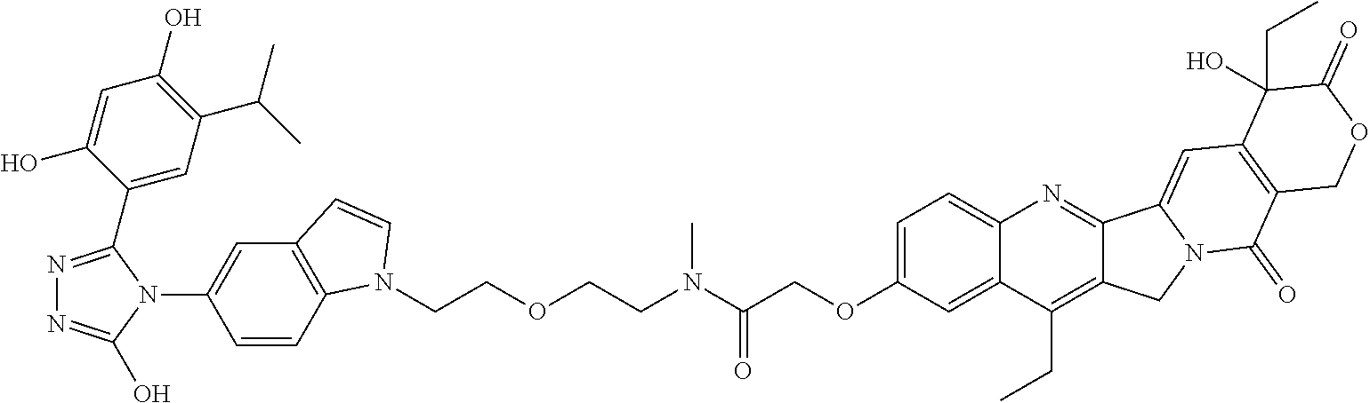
C1(C2=NN=C(O)N2C2=CC3=C(C=C2)N(CCOCCN(C(=O)COC2=CC=C4C(=C2)C(CC)=C2C(=N4)C4=CC5=C(C(=O)N4C2)COC(=O)C5(CC)O)C)C=C3)=CC(C(C)C)=C(O)C=C1O
